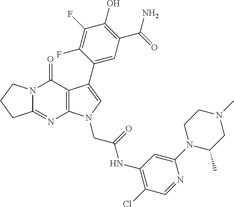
C12=NC3=C(C(=O)N1CCC2)C(C1=CC(C(N)=O)=C(O)C(F)=C1F)=CN3CC(NC1=C(Cl)C=NC(N2C(C)CN(C)CC2)=C1)=O
